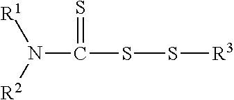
[R1]N([R2])C(=S)SS[R3]
